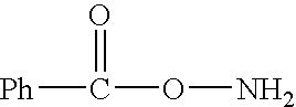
[Ph]C(ON)=O
